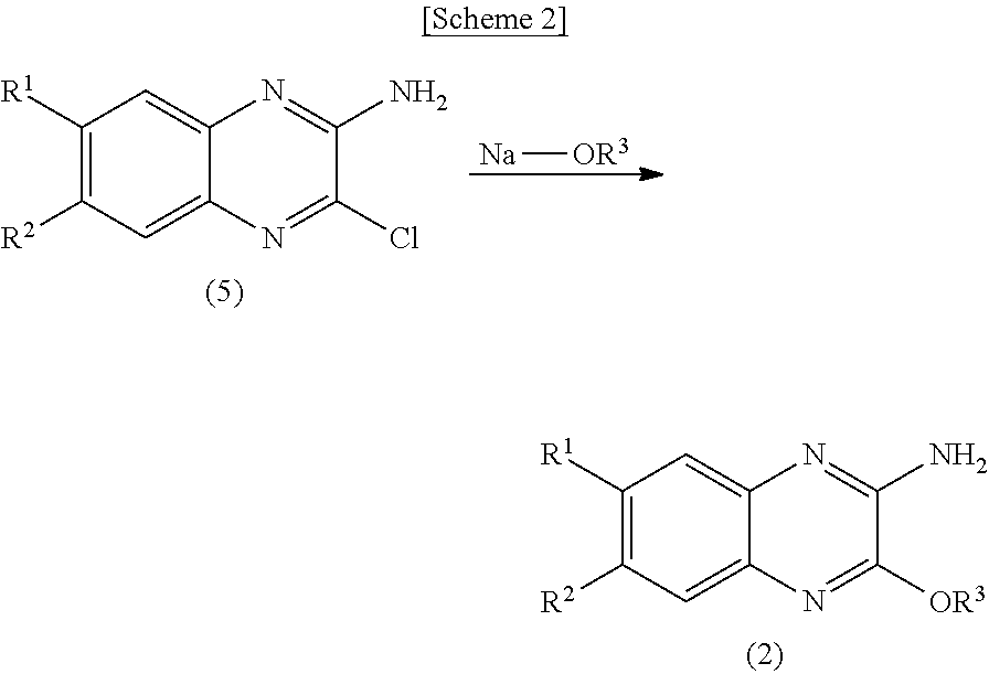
C1([R1])=C([R2])C=C2C(=C1)N=C(N)C([OR3])=N2.C1([R1])=C([R2])C=C2C(=C1)N=C(N)C(Cl)=N2.[Na][OR3]
